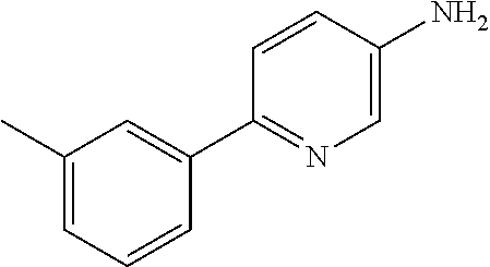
C1(C2=CC(C)=CC=C2)=NC=C(N)C=C1
